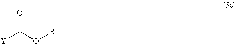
[Y]C(O[R1])=O
